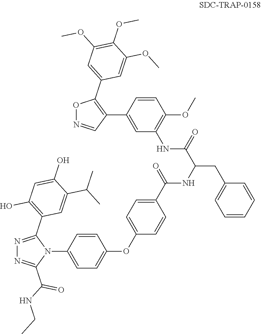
N1=C(C2=C(O)C=C(O)C(C(C)C)=C2)N(C2=CC=C(OC3=CC=C(C(=O)NC(CC4=CC=CC=C4)C(NC4=C(OC)C=CC(C5=C(C6=CC(OC)=C(OC)C(OC)=C6)ON=C5)=C4)=O)C=C3)C=C2)C(C(NCC)=O)=N1
